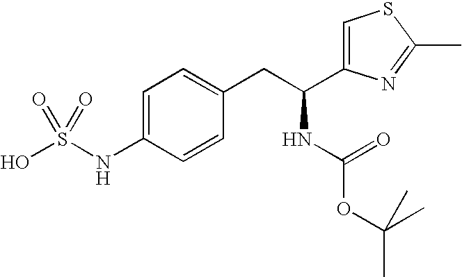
C1=C(C(CC2=CC=C(NS(O)(=O)=O)C=C2)NC(OC(C)(C)C)=O)N=C(C)S1
